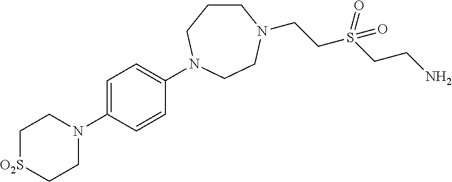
C1CCN(C2=CC=C(N3CC[O2S]CC3)C=C2)CCN1CCS(CCN)(=O)=O
